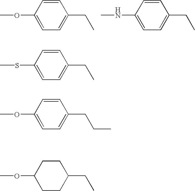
COC1=CC=C(CC)C=C1.CNC1=CC=C(CC)C=C1.CSC1=CC=C(CC)C=C1.COC1=CC=C(CCC)C=C1.COC1CCC(CC)CC1
